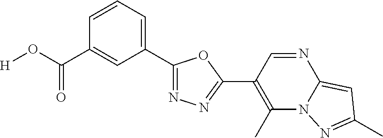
[H]OC(C1=CC(C2=NN=C(C3=C(C)N4C(=CC(C)=N4)N=C3)O2)=CC=C1)=O
